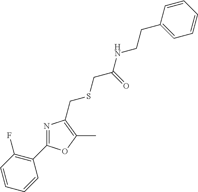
C1=CC(F)=C(C2=NC(CSCC(NCCC3=CC=CC=C3)=O)=C(C)O2)C=C1
